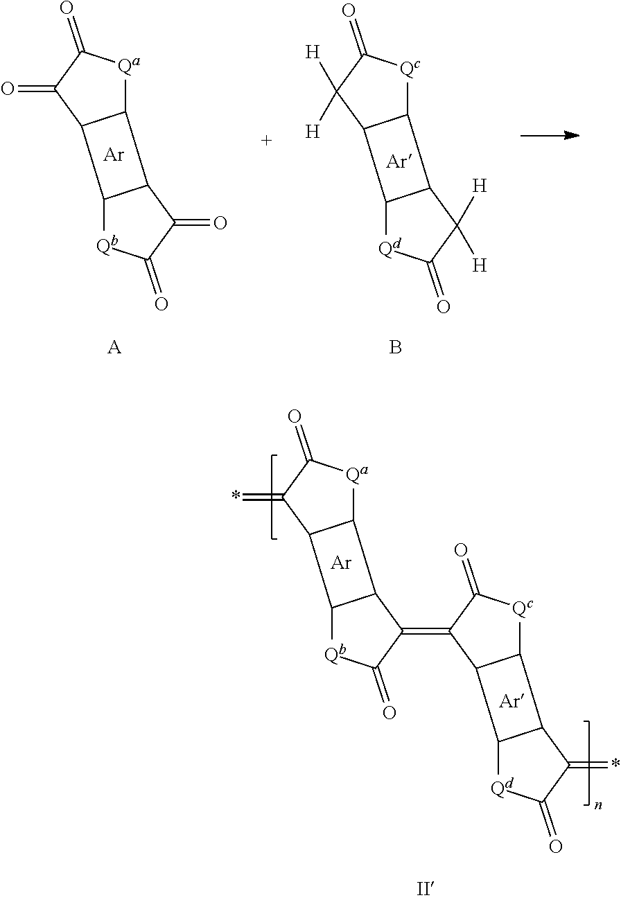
[Ar].C12[Qa]C(=O)C(=*)C1C1[Qb]C(=O)C(=C3C(=O)[Qc]C4C3C3[Qd]C(=O)C(=*)C43)C21.[Ar].[Ar].C12[Qc]C(=O)C([H])([H])C1C1[Qd]C(=O)C([H])([H])C21.B.[Ar].C12[Qa]C(=O)C(=O)C1C1[Qb]C(=O)C(=O)C21.[A]
